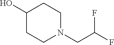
C1(O)CCN(CC(F)F)CC1
